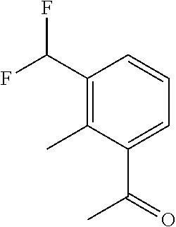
C1(C(F)F)=C(C)C(C(=O)C)=CC=C1
